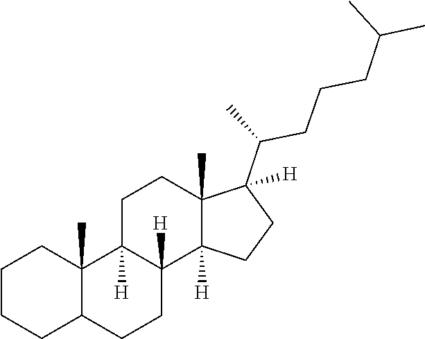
C1CC2C(C)(CC1)C1([H])CCC3(C)C(C(CCCC(C)C)C)([H])CCC3([H])C1([H])CC2
